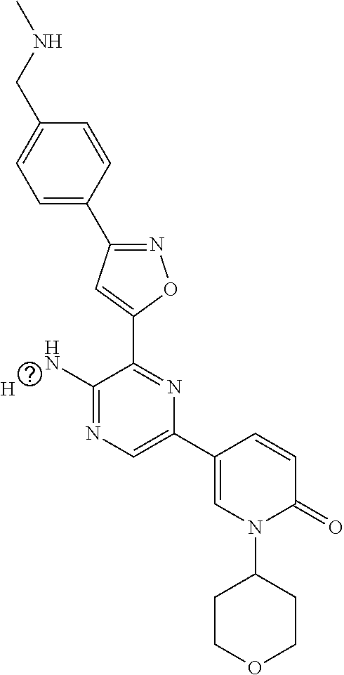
C1=C(C2=NOC(C3=NC(C4=CN(C5CCOCC5)C(=O)C=C4)=CN=C3N)=C2)C=CC(CNC)=C1.[H]
